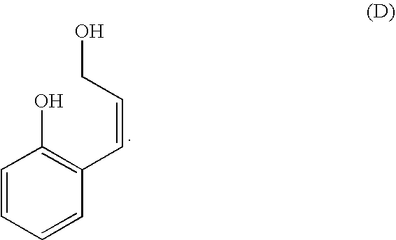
C1=CC=CC(C=CCO)=C1O
